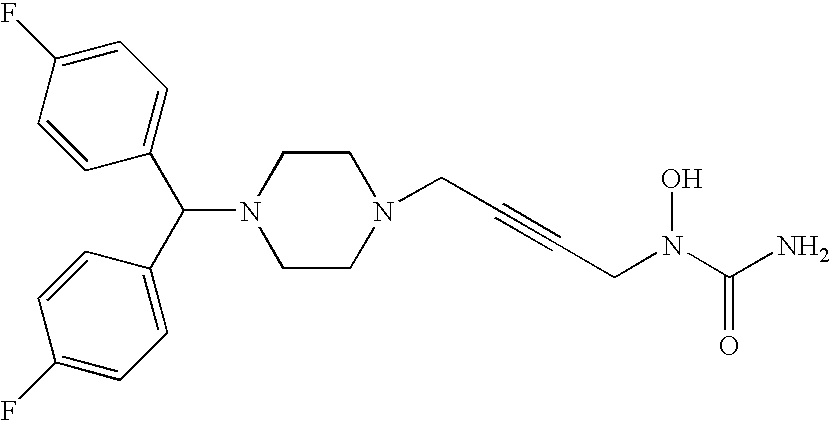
C1(C(C2=CC=C(F)C=C2)N2CCN(CC#CCN(C(N)=O)O)CC2)=CC=C(F)C=C1
